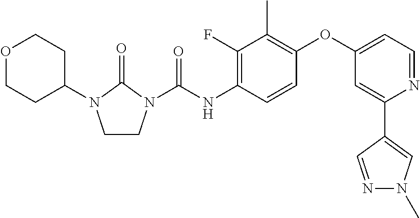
C1CN(C(NC2=C(F)C(C)=C(OC3=CC=NC(C4=CN(C)N=C4)=C3)C=C2)=O)C(=O)N1C1CCOCC1
